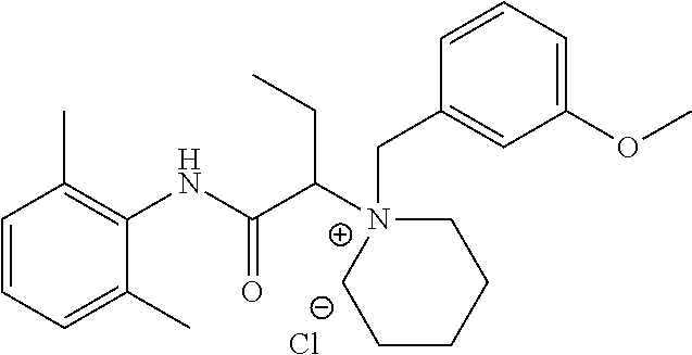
C1=CC=C(C)C(NC(C([N+]2(CC3=CC(OC)=CC=C3)CCCCC2)CC)=O)=C1C.[Cl-]
